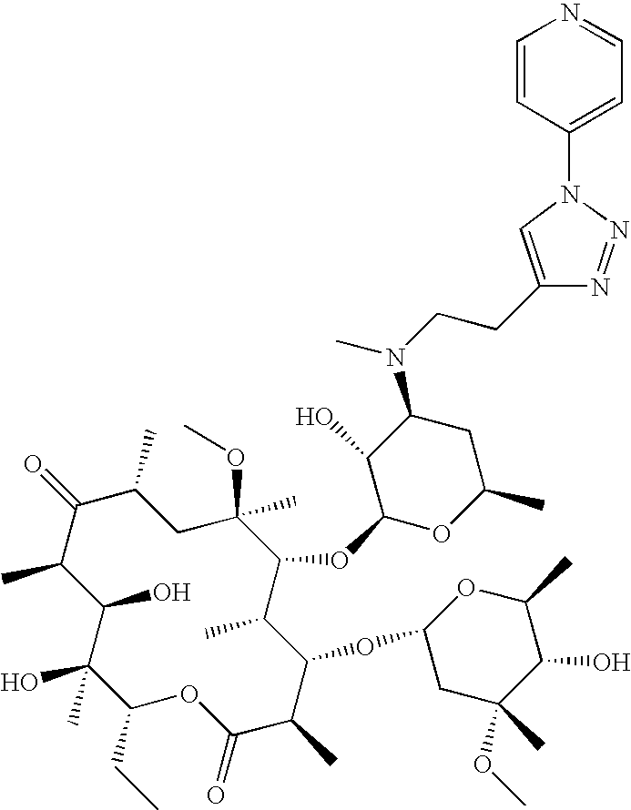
C1(O)C(C)C(=O)C(C)CC(C)(OC)C(OC2OC(C)CC(N(CCC3=CN(C4=CC=NC=C4)N=N3)C)C2O)C(C)C(OC2CC(OC)(C)C(O)C(C)O2)C(C)C(=O)OC(CC)C1(O)C
